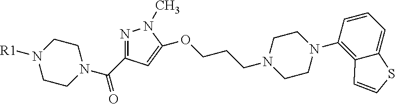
C1N(C(C2=NN(C)C(OCCCN3CCN(C4=C5C(=CC=C4)SC=C5)CC3)=C2)=O)CCN([R1])C1
